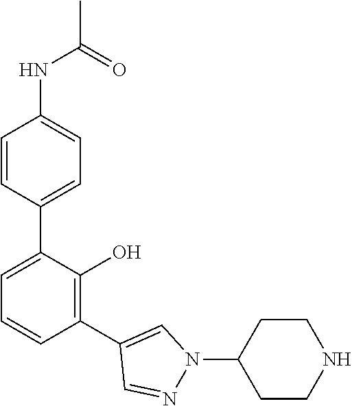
C1(C2=CC=CC(C3=CN(C4CCNCC4)N=C3)=C2O)=CC=C(NC(C)=O)C=C1
